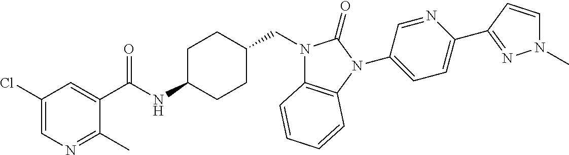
C1(Cl)=CN=C(C)C(C(NC2CCC(CN3C4=C(N(C5=CC=C(C6=NN(C)C=C6)N=C5)C3=O)C=CC=C4)CC2)=O)=C1
